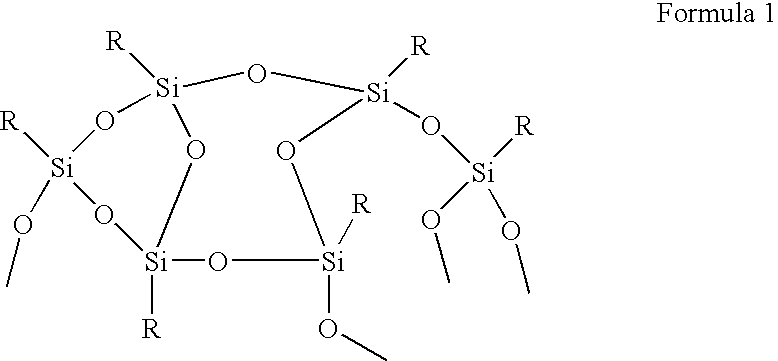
[Si]1(O[Si](OC)([R])OC)([R])O[Si]2([R])O[Si](OC)([R])O[Si]([R])(O2)O[Si]([R])(OC)O1
